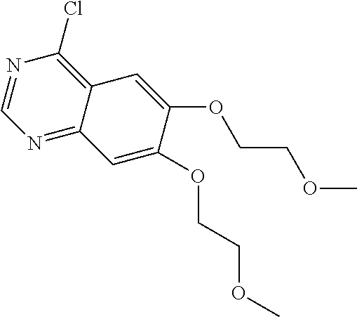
N1=C2C(=C(Cl)N=C1)C=C(OCCOC)C(OCCOC)=C2
